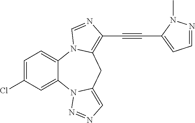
C1=C(Cl)C=C2C(=C1)N1C(=C(C#CC3=CC=NN3C)N=C1)CC1=CN=NN21
